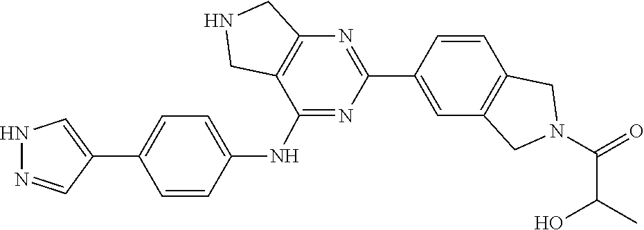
O=C(N1CC2=C(C=CC(C3=NC4=C(C(NC5=CC=C(C6=CNN=C6)C=C5)=N3)CNC4)=C2)C1)C(O)C
